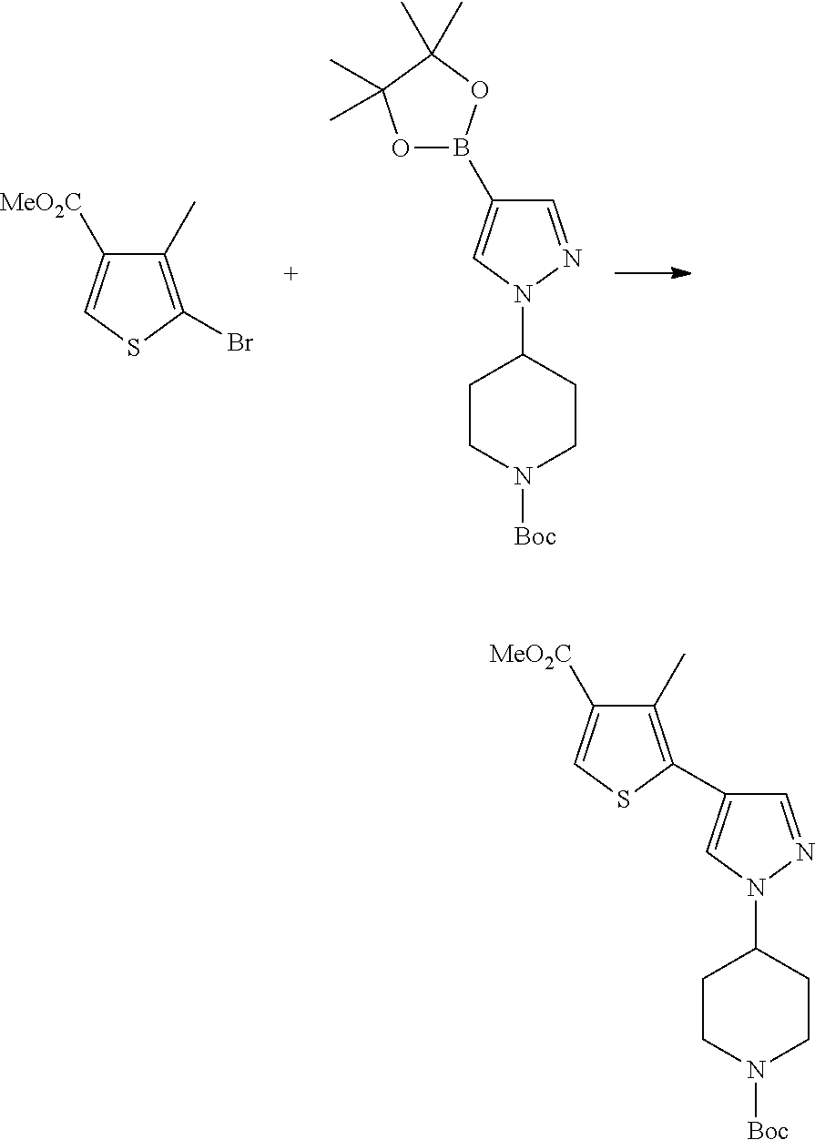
C1(C)=C(Br)SC=C1[MeO2C].C1=NN(C2CCN([Boc])CC2)C=C1B1OC(C)(C)C(C)(C)O1.C1=NN(C2CCN([Boc])CC2)C=C1C1=C(C)C([MeO2C])=CS1
